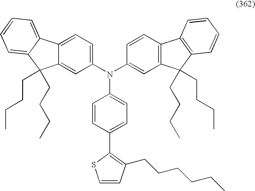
C1(N(C2=CC3=C(C=C2)C2=C(C3(CCCC)CCCC)C=CC=C2)C2=CC=C(C3=C(CCCCCC)C=CS3)C=C2)=CC=C2C(=C1)C(CCCC)(CCCC)C1=CC=CC=C21
